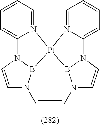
C1=CC=N2C(=C1)N1C=CN3B1[Pt]21N2=CC=CC=C2N2B1N(C=C2)C=C3
